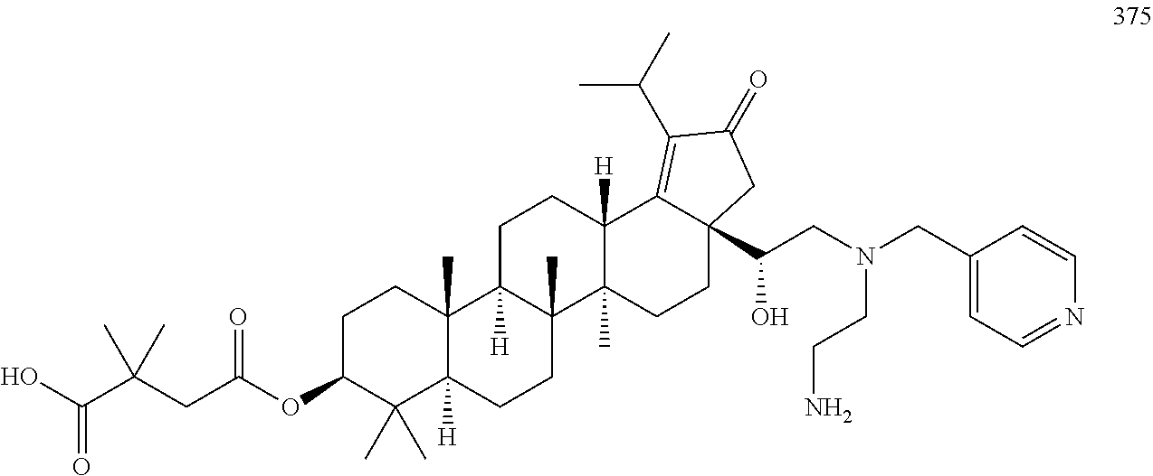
C1CC2(C)C([H])(C(C)(C)C1OC(CC(C(O)=O)(C)C)=O)CCC1(C)C2([H])CCC2([H])C1(C)CCC1(C(CN(CC3=CC=NC=C3)CCN)O)C2=C(C(C)C)C(=O)C1
